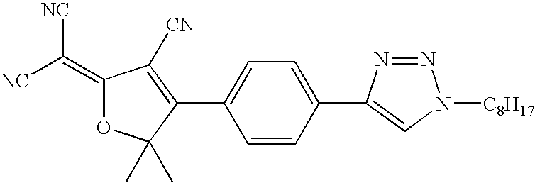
[NC]C([NC])=C1OC(C)(C)C(C2=CC=C(C3=CN([C8H17])N=N3)C=C2)=C1[CN]
